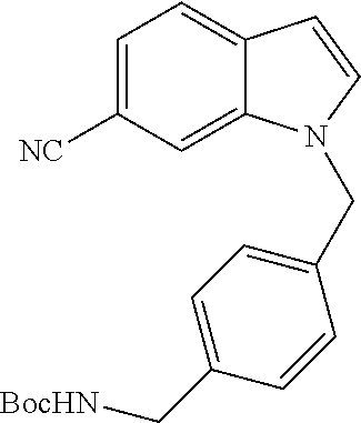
C1=C([NC])C=C2C(=C1)C=CN2CC1=CC=C(C[BocHN])C=C1
